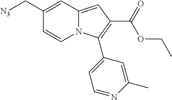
C1(C[N3])=CC2=CC(C(=O)OCC)=C(C3=CC=NC(C)=C3)N2C=C1
